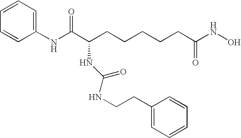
C1(NC(C(CCCCCC(NO)=O)NC(NCCC2=CC=CC=C2)=O)=O)=CC=CC=C1
